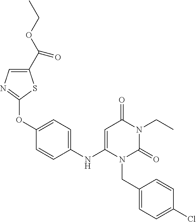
O(C1=CC=C(NC2=CC(=O)N(CC)C(=O)N2CC2=CC=C(Cl)C=C2)C=C1)C1=NC=C(C(OCC)=O)S1
